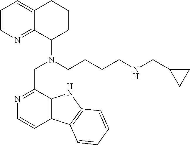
C1=CN=C2C(=C1)CCCC2N(CCCCNCC1CC1)CC1=NC=CC2=C1NC1=C2C=CC=C1
